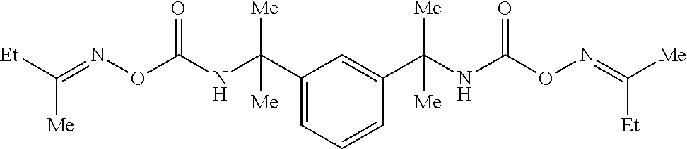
C([Me])([Et])=NOC(NC(C1=CC=CC(C(NC(ON=C([Et])[Me])=O)([Me])[Me])=C1)([Me])[Me])=O
